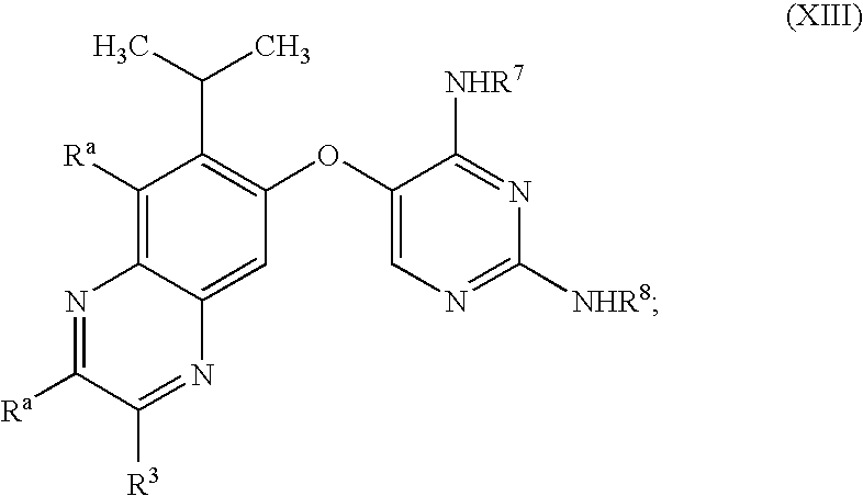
C1([Ra])=C2C(=CC(OC3=CN=C([NHR8])N=C3[NHR7])=C1C(C)C)N=C([R3])C([Ra])=N2
